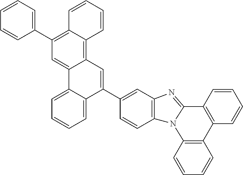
C1=CC2=C(C=C1)N1C(=NC3=C1C=CC(C1=CC4=C5C(=C(C6=CC=CC=C6)C=C4C4=CC=CC=C14)C=CC=C5)=C3)C1=C2C=CC=C1
